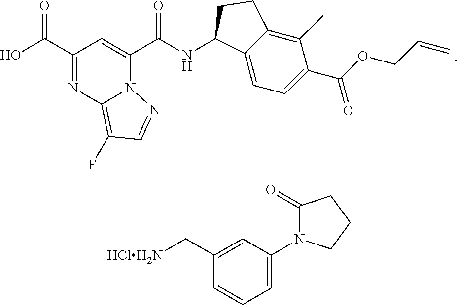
OC(C1=NC2=C(F)C=NN2C(C(NC2C3=CC=C(C(=O)OCC=C)C(C)=C3CC2)=O)=C1)=O.C1=CC=C(N2C(=O)CCC2)C=C1C[HClH2N]
